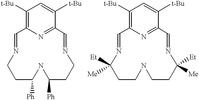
N1=CC2=C([t-Bu])C=C([t-Bu])C(=N2)C=NCCC([Ph])NC([Ph])CC1.N1=CC2=C([t-Bu])C=C([t-Bu])C(=N2)C=NC([Me])([Et])CCNCCC1([Et])[Me]
